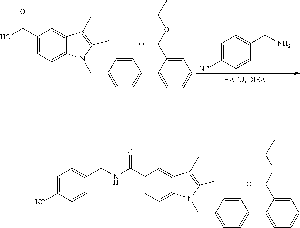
C1=C([NC])C=CC(CNC(C2=CC=C3C(=C2)C(C)=C(C)N3CC2=CC=C(C3=CC=CC=C3C(OC(C)(C)C)=O)C=C2)=O)=C1.OC(C1=CC=C2C(=C1)C(C)=C(C)N2CC1=CC=C(C2=CC=CC=C2C(OC(C)(C)C)=O)C=C1)=O.[NC]C1=CC=C(CN)C=C1
